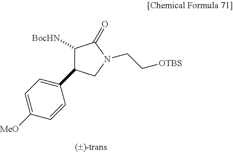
C1([BocHN])C(=O)N(CC[OTBS])CC1C1=CC=C([MeO])C=C1
